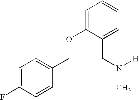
C1=C(OCC2=CC=C(F)C=C2)C(CN([H])C)=CC=C1
